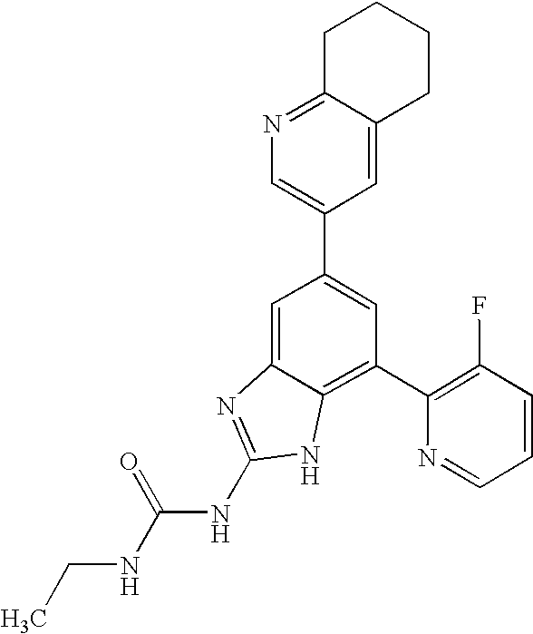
CCNC(NC1=NC2=CC(C3=CN=C4C(=C3)CCCC4)=CC(C3=C(F)C=CC=N3)=C2N1)=O
